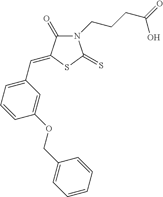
N1(CCCC(=O)O)C(=O)C(=CC2=CC=CC(OCC3=CC=CC=C3)=C2)SC1=S
